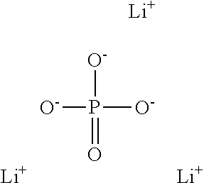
[O-]P([O-])(=O)[O-].[Li].[Li].[Li]
